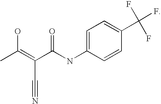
CC(=C(C(NC1=CC=C(C(F)(F)F)C=C1)=O)C#N)O
